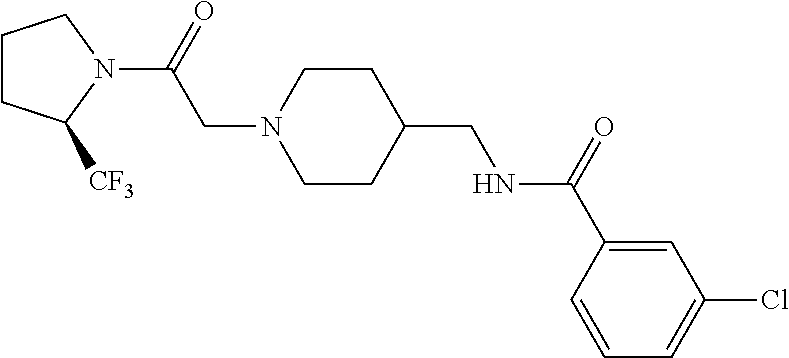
C1CC([CF3])N(C(CN2CCC(CNC(C3=CC(Cl)=CC=C3)=O)CC2)=O)C1
